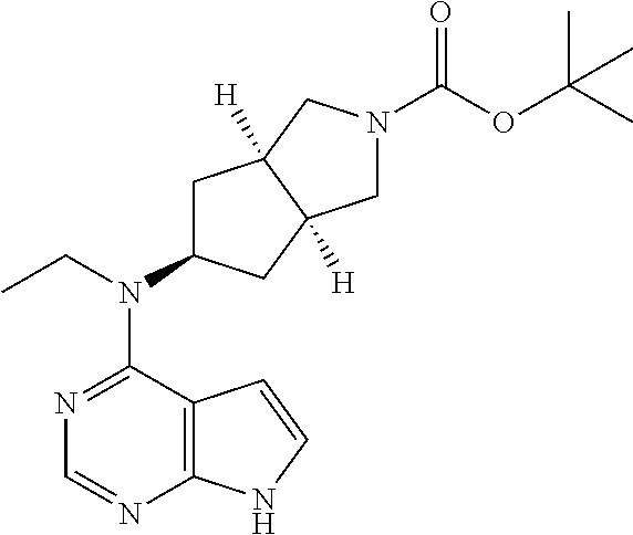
N1=C(N(C2CC3([H])C([H])(C2)CN(C(OC(C)(C)C)=O)C3)CC)C2=C(N=C1)NC=C2
